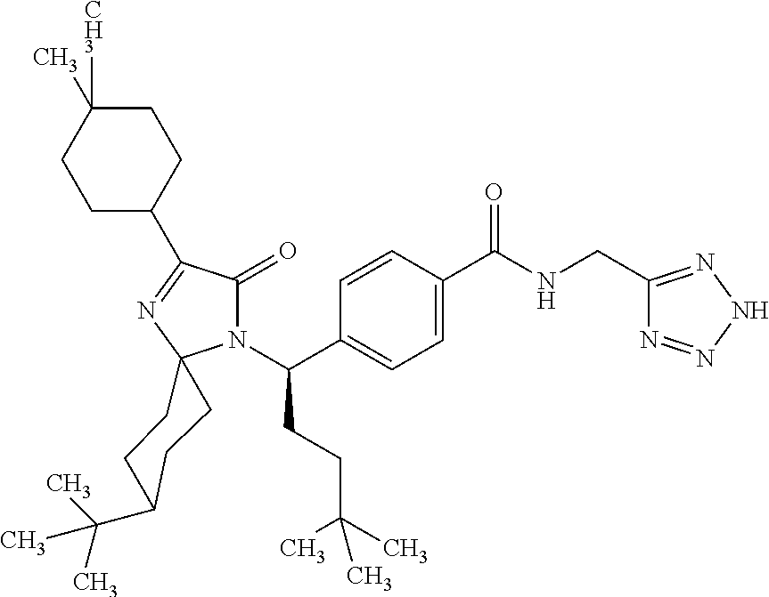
C1(C2=NC3(N(C(C4=CC=C(C(NCC5=NNN=N5)=O)C=C4)CCC(C)(C)C)C2=O)CCC(C(C)(C)C)CC3)CCC(C)([CH3])CC1
